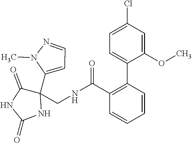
C1=CC=CC(C2=CC=C(Cl)C=C2OC)=C1C(NCC1(C2=CC=NN2C)C(=O)NC(=O)N1)=O
